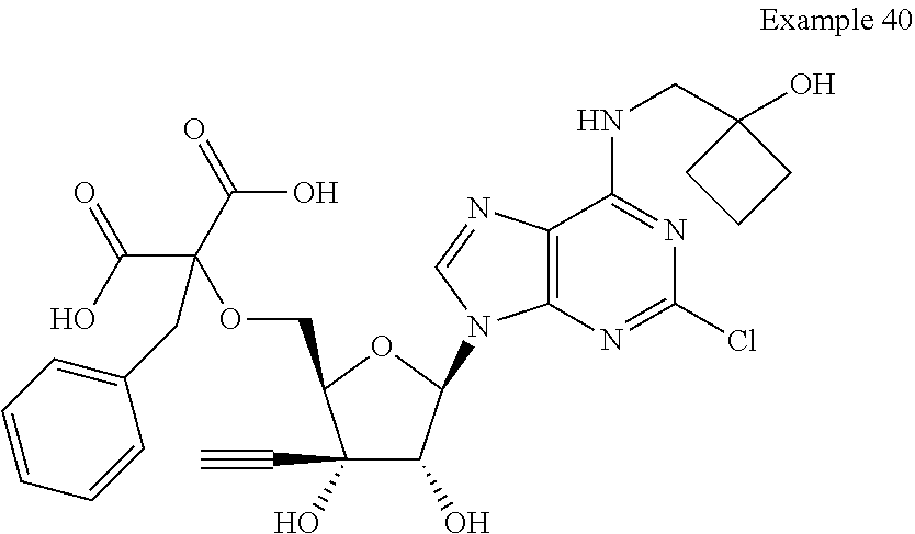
C1(C#C)(O)C(O)C(N2C3=C(C(NCC4(O)CCC4)=NC(Cl)=N3)N=C2)OC1COC(C(=O)O)(C(O)=O)CC1=CC=CC=C1
